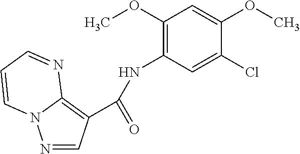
N1=CC(C(=O)NC2=C(OC)C=C(OC)C(Cl)=C2)=C2N1C=CC=N2
